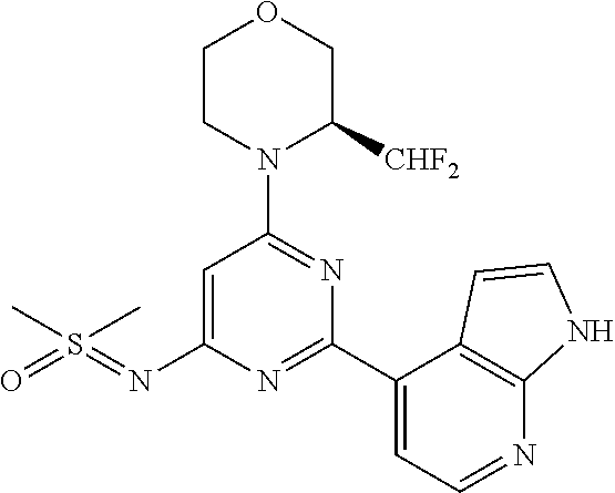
C1CN(C2=NC(C3=CC=NC4=C3C=CN4)=NC(N=S(=O)(C)C)=C2)C([CHF2])CO1
